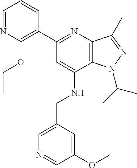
C1=NC(OCC)=C(C2=NC3=C(C(NCC4=CN=CC(OC)=C4)=C2)N(C(C)C)N=C3C)C=C1
